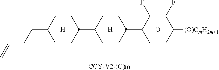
[CCY-V2-(O)m].O.[H].[H].C1(F)C(F)C([(O)CmH2m+1])CCC1C1CCC(C2CCC(CCC=C)CC2)CC1
